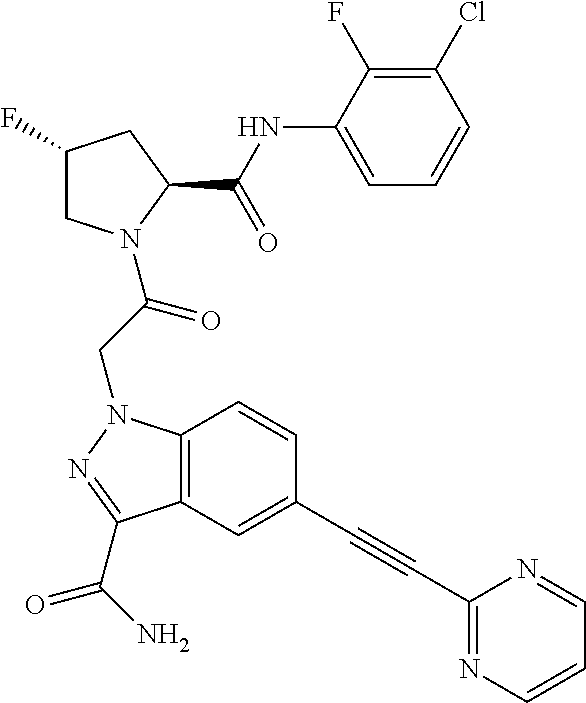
N(C(C1CC(F)CN1C(CN1C2=C(C(C(N)=O)=N1)C=C(C#CC1=NC=CC=N1)C=C2)=O)=O)C1=CC=CC(Cl)=C1F
